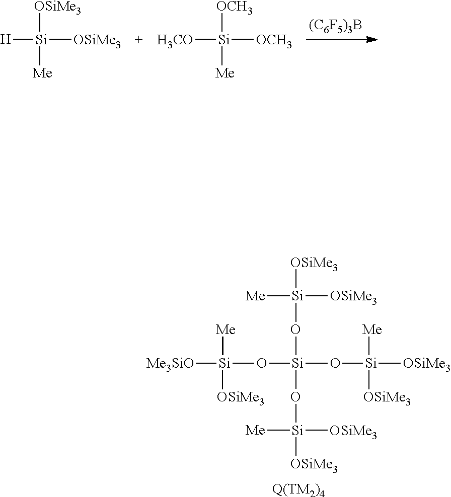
[H][Si]([OSiMe3])([OSiMe3])[Me].[H3CO][Si]([OCH3])([OCH3])[Me].[(C6F5)3B].[Q(TM2)4].[Me3SiO][Si]([OSiMe3])([Me])O[Si](O[Si]([Me])([OSiMe3])[OSiMe3])(O[Si]([OSiMe3])([OSiMe3])[Me])O[Si]([Me])([OSiMe3])[OSiMe3]
